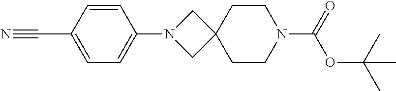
C1=CC(C#N)=CC=C1N1CC2(C1)CCN(C(=O)OC(C)(C)C)CC2
